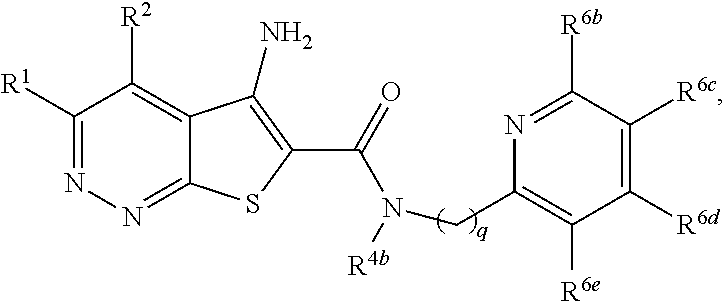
C1([R1])=NN=C2C(=C1[R2])C(N)=C(C(=O)N([R4b])CC1=C([R6e])C([R6d])=C([R6c])C([R6b])=N1)S2
